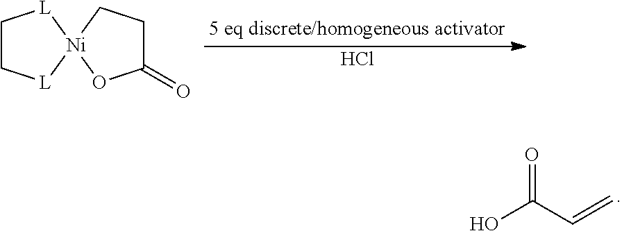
C1C[L][Ni]2([L]1)OC(=O)CC2.Cl.OC(C=C)=O
